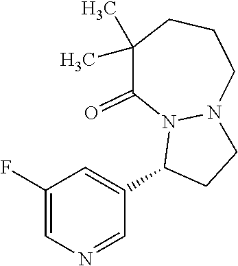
C1(F)=CN=CC(C2CCN3N2C(=O)C(C)(C)CCC3)=C1
